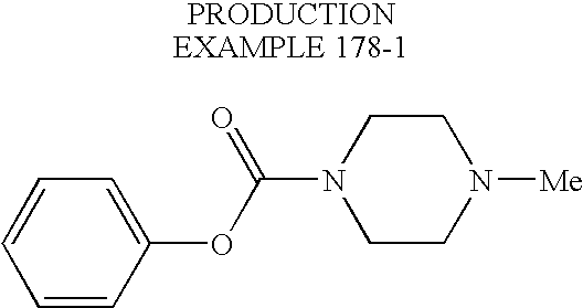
C1=CC(OC(N2CCN([Me])CC2)=O)=CC=C1
